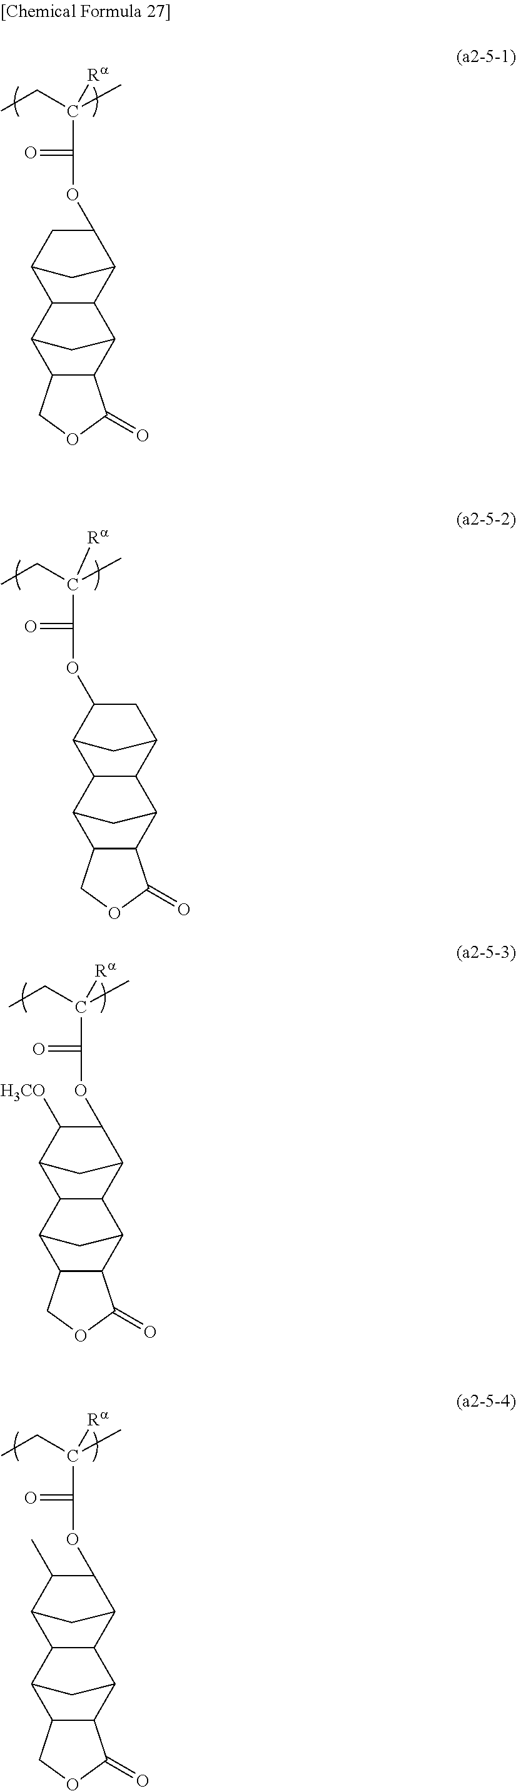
CCC(C)(C(OC1C2CC(C1)C1C2C2C3C(C1C2)COC3=O)=O)[Ra].CCC(C)(C(OC1C2CC(C3C4C5C(C(C23)C4)COC5=O)C1)=O)[Ra].CCC(C)(C(OC1C2CC(C1[H3CO])C1C2C2C3C(C1C2)COC3=O)=O)[Ra].CCC(C)(C(OC1C2CC(C1C)C1C2C2C3C(C1C2)COC3=O)=O)[Ra]
